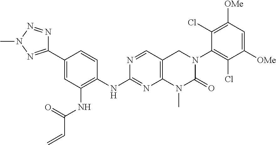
C1(NC2=C(NC(=O)C=C)C=C(C3=NN(C)N=N3)C=C2)=NC2=C(C=N1)CN(C1=C(Cl)C([OMe])=CC([OMe])=C1Cl)C(=O)N2C
